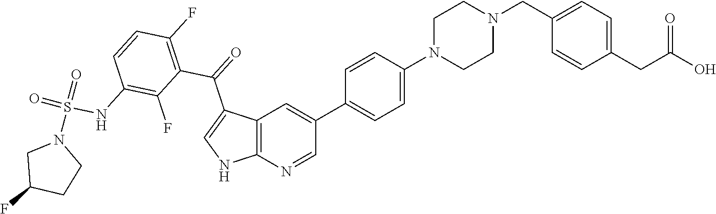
C12=C(N=CC(C3=CC=C(N4CCN(CC5=CC=C(CC(O)=O)C=C5)CC4)C=C3)=C1)NC=C2C(C1=C(F)C=CC(NS(N2CC(F)CC2)(=O)=O)=C1F)=O
